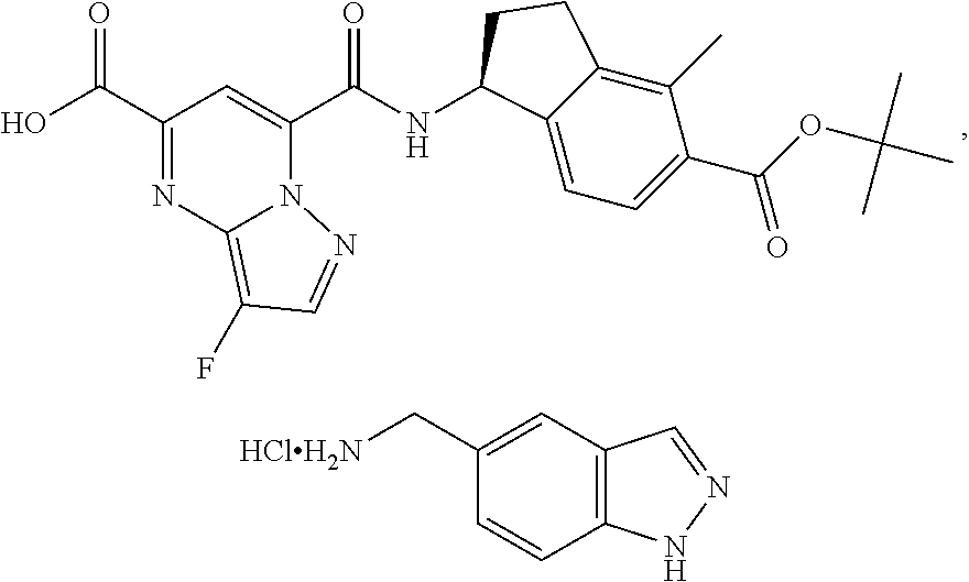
OC(C1=NC2=C(F)C=NN2C(C(NC2C3=CC=C(C(=O)OC(C)(C)C)C(C)=C3CC2)=O)=C1)=O.C1=CC2=C(C=C1C[HClH2N])C=NN2
